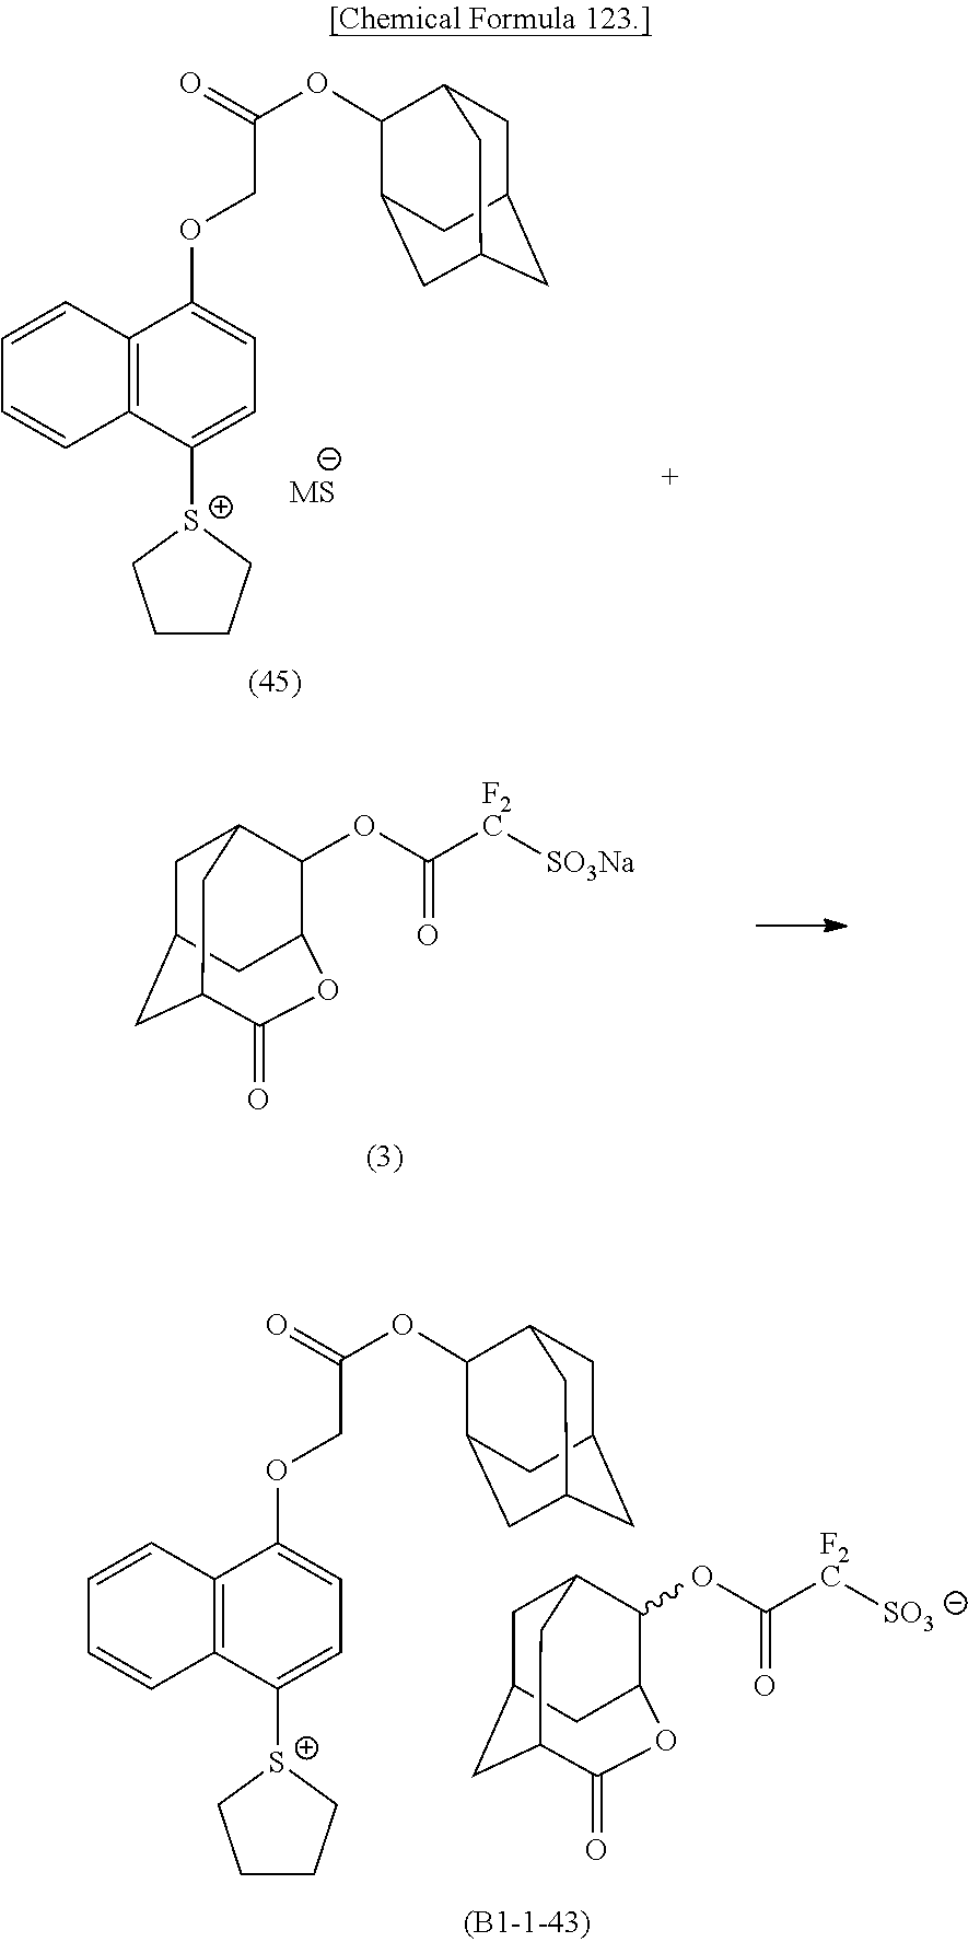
C1C2CC3C(=O)OC(C(OC([F2C][SO3Na])=O)C1C3)C2.[MS].[S+]1(C2=CC=C(OCC(OC3C4CC5CC(CC3C5)C4)=O)C3=C2C=CC=C3)CCCC1.C1C2CC3C(=O)OC(C(OC([F2C][SO3])=O)C1C3)C2.[S+]1(C2=CC=C(OCC(OC3C4CC5CC(CC3C5)C4)=O)C3=C2C=CC=C3)CCCC1
